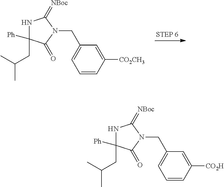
C1=CC([CO2CH3])=CC(CN2C(=O)C([Ph])(CC(C)C)NC2=[NBoc])=C1.C1=CC([CO2H])=CC(CN2C(=O)C([Ph])(CC(C)C)NC2=[NBoc])=C1
